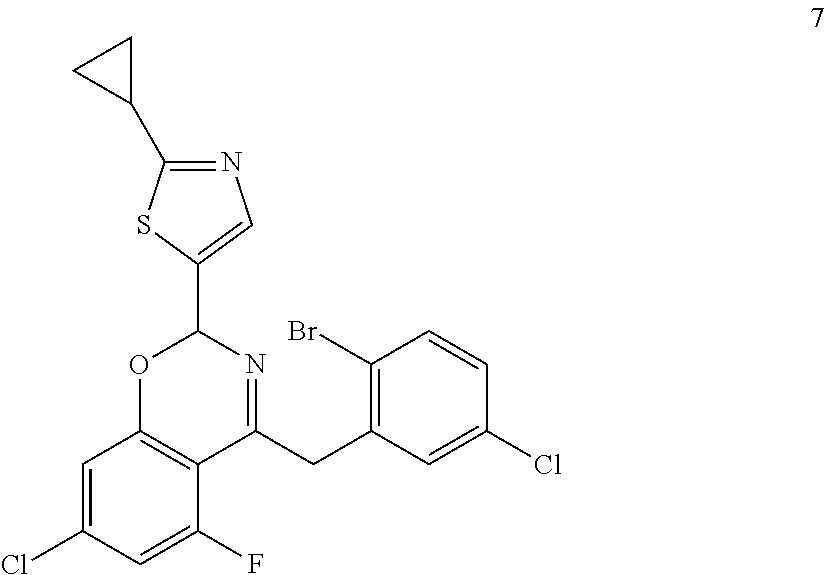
C1=C(Cl)C=C(F)C2=C1OC(C1=CN=C(C3CC3)S1)N=C2CC1=C(Br)C=CC(Cl)=C1
